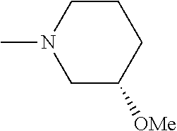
C1C([OMe])CCCN1C
